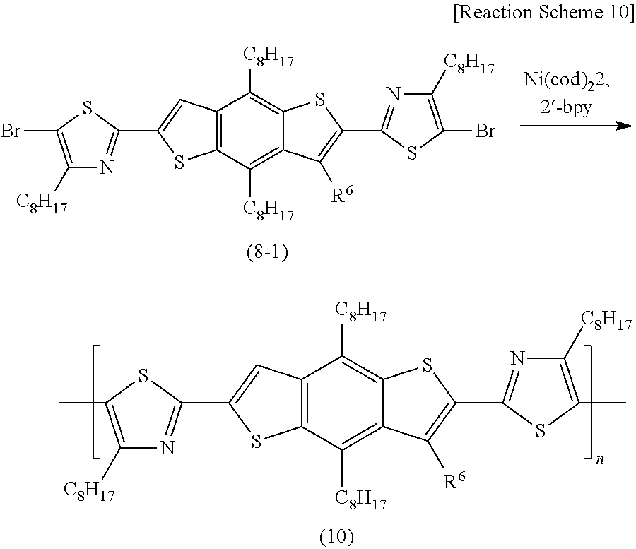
C12=C(C([C8H17])=C3C(=C1[C8H17])SC(C1=NC([C8H17])=C(Br)S1)=C3[R6])SC(C1=NC([C8H17])=C(Br)S1)=C2.C12=C(C([C8H17])=C3C(=C1[C8H17])SC(C1=NC([C8H17])=C(C)S1)=C3[R6])SC(C1=NC([C8H17])=C(C)S1)=C2
